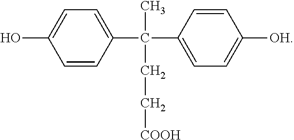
C1=CC(C(C)(CC[COOH])C2=CC=C([OH])C=C2)=CC=C1O
